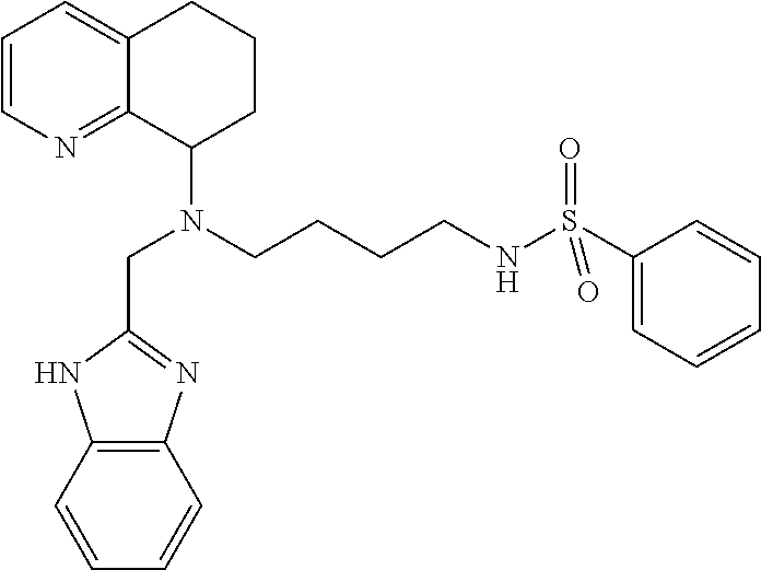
C1=CN=C2C(=C1)CCCC2N(CCCCNS(C1=CC=CC=C1)(=O)=O)CC1=NC2=C(C=CC=C2)N1
